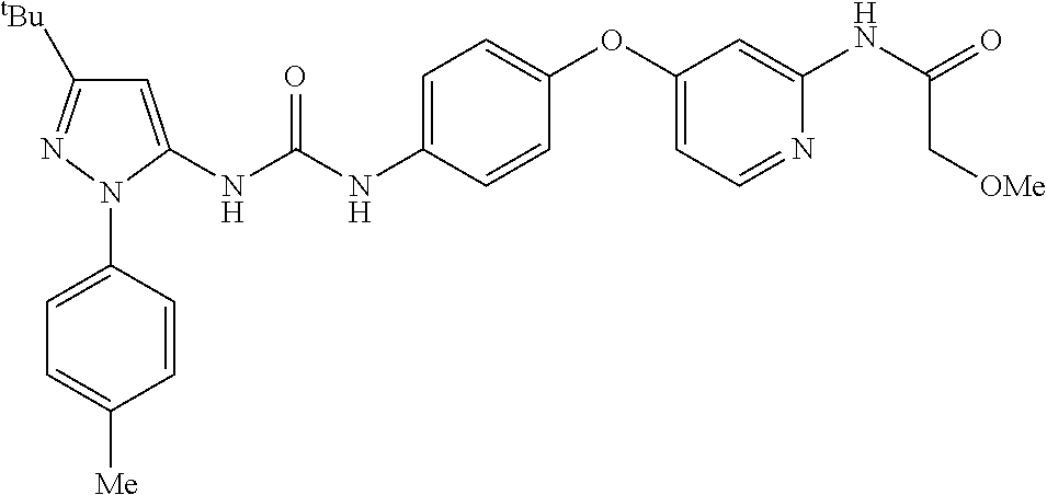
C1=C(NC(NC2=CC([tBu])=NN2C2=CC=C([Me])C=C2)=O)C=CC(OC2=CC=NC(NC(=O)C[OMe])=C2)=C1
